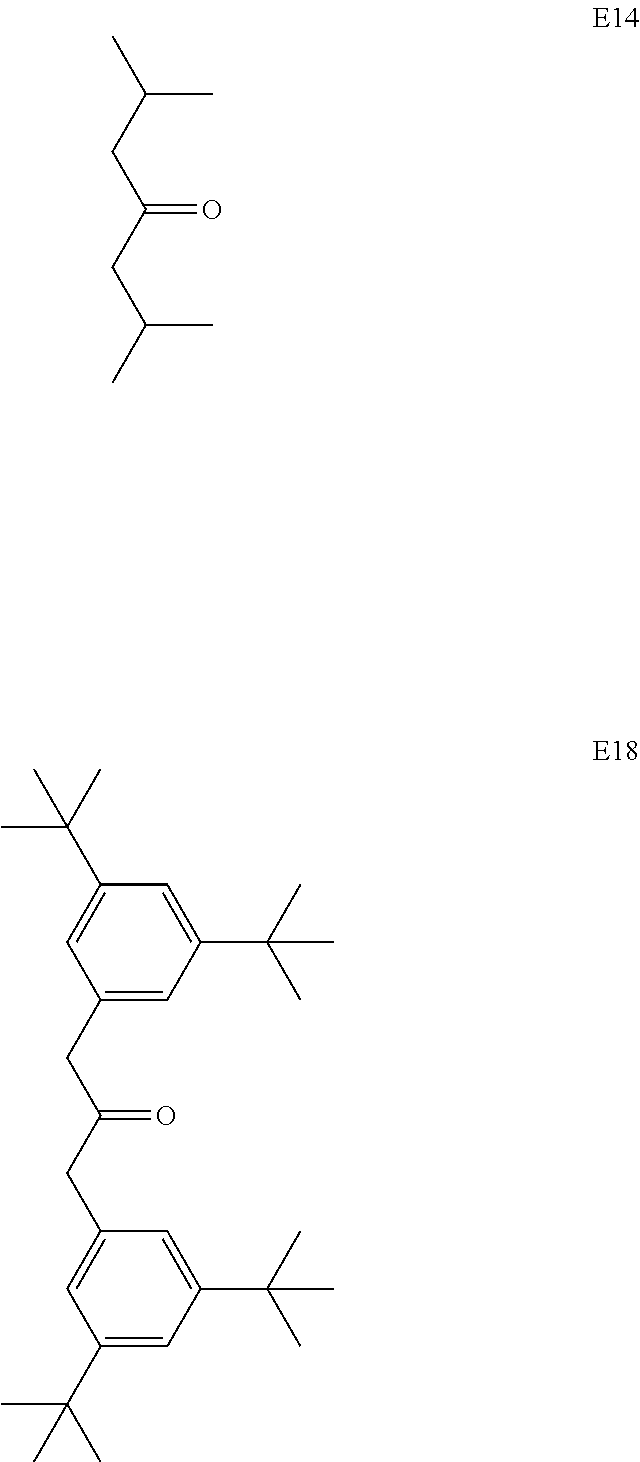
C(C)(CC(CC(C)C)=O)C.C1(CC(CC2=CC(C(C)(C)C)=CC(C(C)(C)C)=C2)=O)=CC(C(C)(C)C)=CC(C(C)(C)C)=C1
